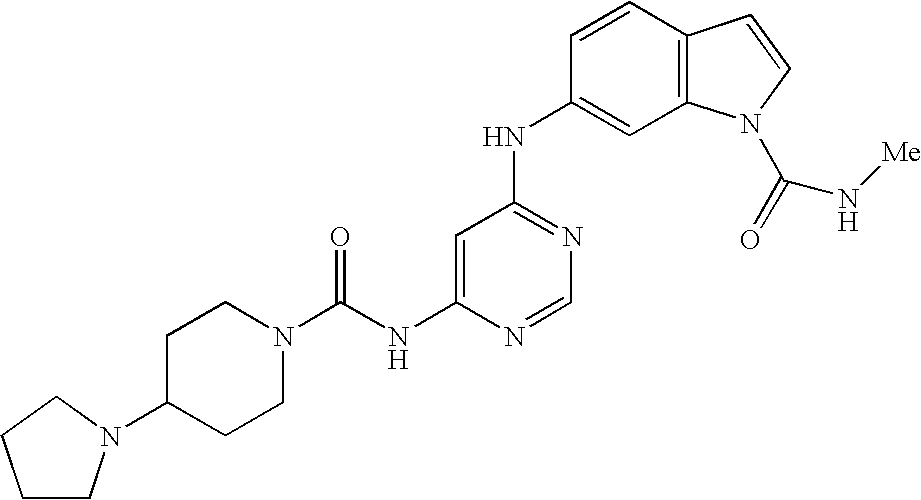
C1CN(C2CCN(C(NC3=CC(NC4=CC5=C(C=C4)C=CN5C(=O)N[Me])=NC=N3)=O)CC2)CC1
